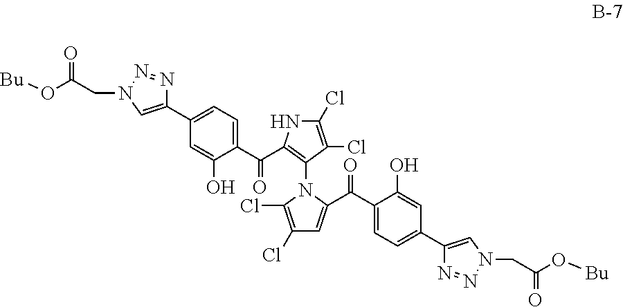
C1(C2=CC=C(C(=O)C3=C(N4C(Cl)=C(Cl)C=C4C(=O)C4=CC=C(C5=CN(CC(O[Bu])=O)N=N5)C=C4O)C(Cl)=C(Cl)N3)C(O)=C2)=CN(CC(O[Bu])=O)N=N1
